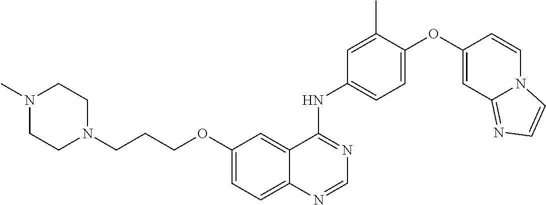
C12=CC=C(OCCCN3CCN(C)CC3)C=C1C(NC1=CC=C(OC3=CC4=NC=CN4C=C3)C(C)=C1)=NC=N2
